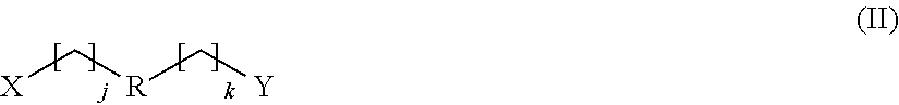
[X]C[R]C[Y]
